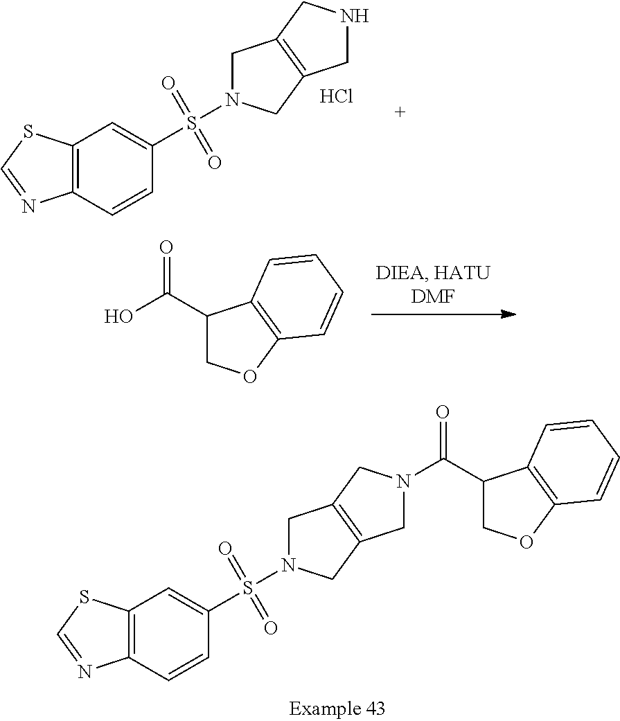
C(=O)(C1COC2=C1C=CC=C2)N1CC2=C(CN(S(C3=CC4=C(C=C3)N=CS4)(=O)=O)C2)C1.C12=C(C=CC(S(=O)(=O)N3CC4=C(C3)CNC4)=C1)N=CS2.Cl.OC(=O)C1COC2=C1C=CC=C2
